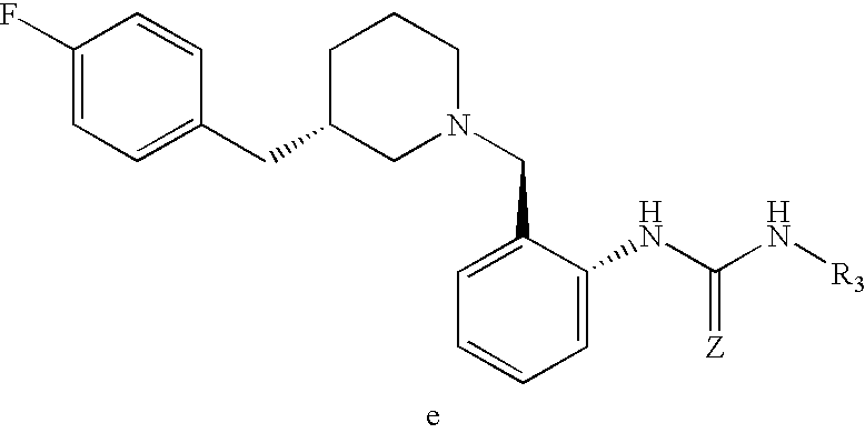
C1(F)=CC=C(CC2CCCN(CC3=CC=CC=C3NC(N[R3])=[Z])C2)C=C1
